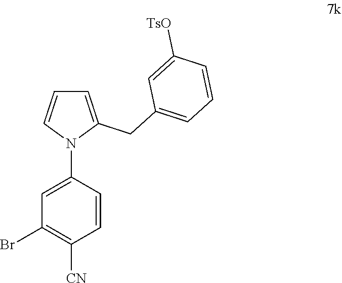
C1=C(CC2=CC=CC([TsO])=C2)N(C2=CC(Br)=C([CN])C=C2)C=C1
